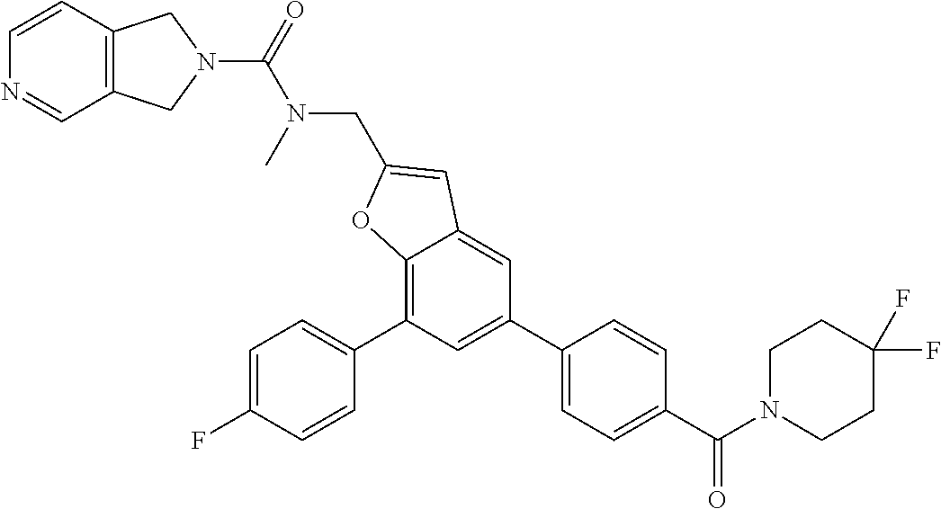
C12=C(C=CN=C1)CN(C(=O)N(CC1=CC3=CC(C4=CC=C(C(N5CCC(F)(F)CC5)=O)C=C4)=CC(C4=CC=C(F)C=C4)=C3O1)C)C2
